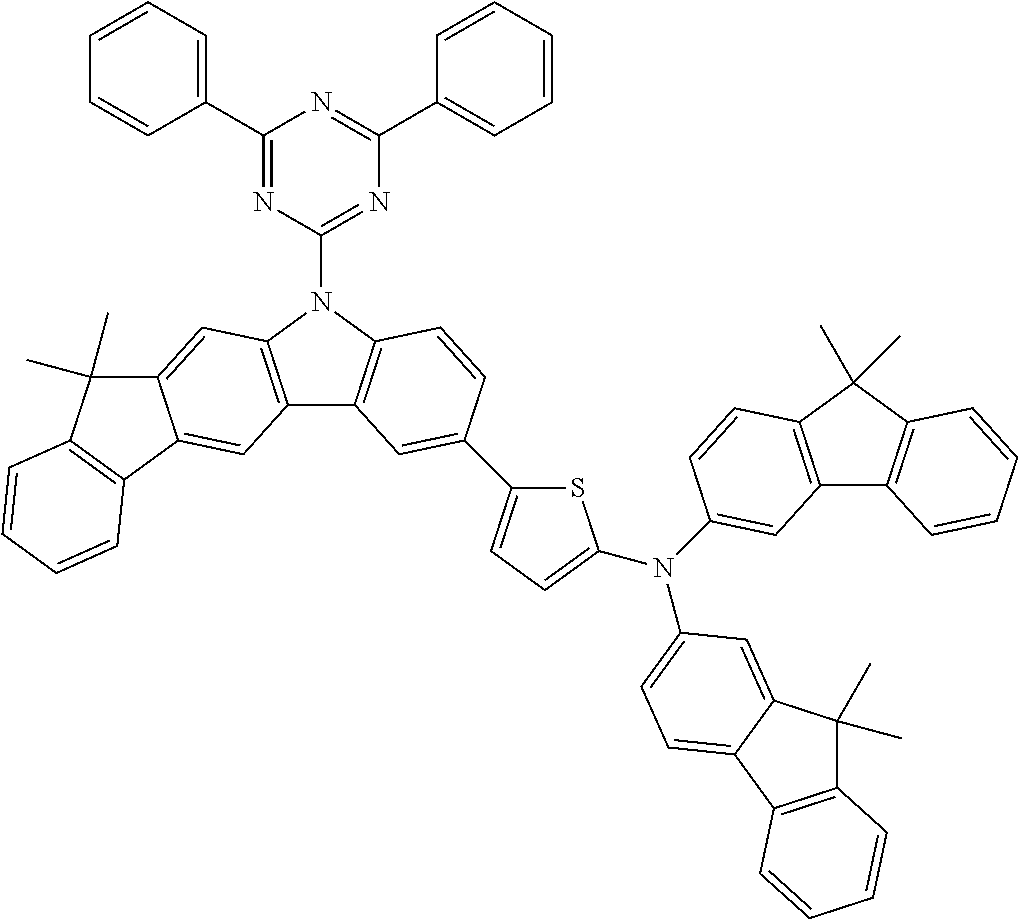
C1(C2=CC=CC=C2)=NC(N2C3=C(C4=C2C=C2C(=C4)C4=C(C2(C)C)C=CC=C4)C=C(C2=CC=C(N(C4=CC=C5C(=C4)C(C)(C)C4=C5C=CC=C4)C4=CC5=C(C(C)(C)C6=C5C=CC=C6)C=C4)S2)C=C3)=NC(C2=CC=CC=C2)=N1
